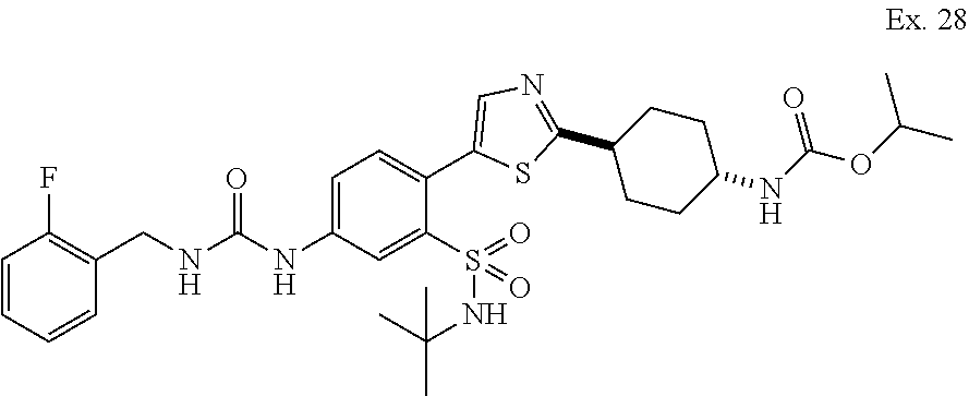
C1=C(NC(NCC2=C(F)C=CC=C2)=O)C=C(S(NC(C)(C)C)(=O)=O)C(C2=CN=C(C3CCC(NC(=O)OC(C)C)CC3)S2)=C1
